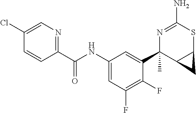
N1=C(N)SC2C(C1(C1=CC(NC(C3=NC=C(Cl)C=C3)=O)=CC(F)=C1F)C)C2
